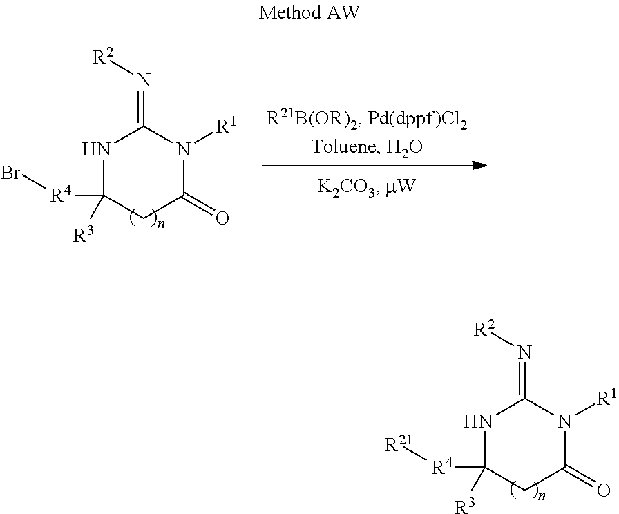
N1C([R4][R21])([R3])CC(=O)N([R1])C1=N[R2].N1C([R4]Br)([R3])CC(=O)N([R1])C1=N[R2]
